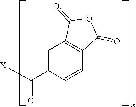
C1=C(C([X])=O)C=CC2=C1C(=O)OC2=O
